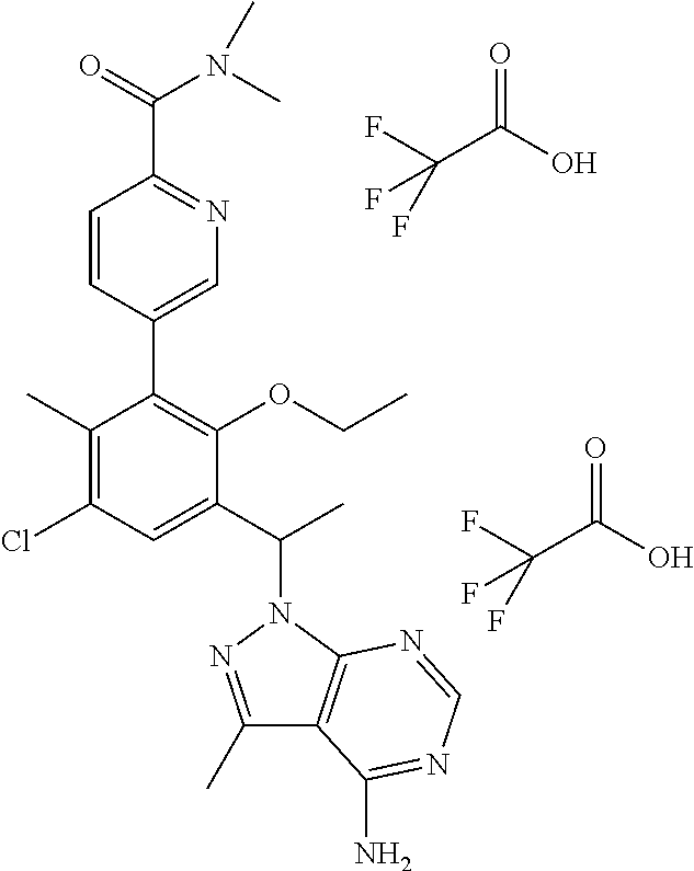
C1=CC(C2=C(OCC)C(C(C)N3N=C(C)C4=C3N=CN=C4N)=CC(Cl)=C2C)=CN=C1C(=O)N(C)C.O=C(O)C(F)(F)F.O=C(O)C(F)(F)F
